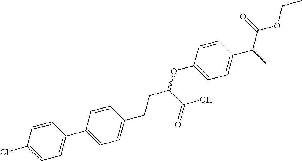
C1=CC(Cl)=CC=C1C1=CC=C(CCC(OC2=CC=C(C(C(=O)OCC)C)C=C2)C(O)=O)C=C1
